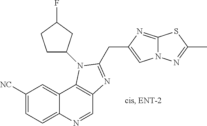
C1([NC])=CC=C2C(=C1)C1=C(C=N2)N=C(CC2=CN3C(=N2)SC(C)=N3)N1C1CCC(F)C1
